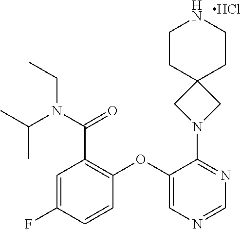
C1=C(F)C=CC(OC2=CN=CN=C2N2CC3(C2)CCNCC3)=C1C(=O)N(CC)C(C)C.Cl
